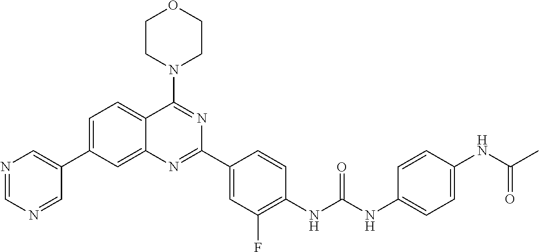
C1=C(C2=CN=CN=C2)C=C2C(=C1)C(N1CCOCC1)=NC(C1=CC(F)=C(NC(NC3=CC=C(NC(C)=O)C=C3)=O)C=C1)=N2
